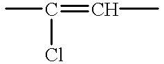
CC(=CC)Cl
